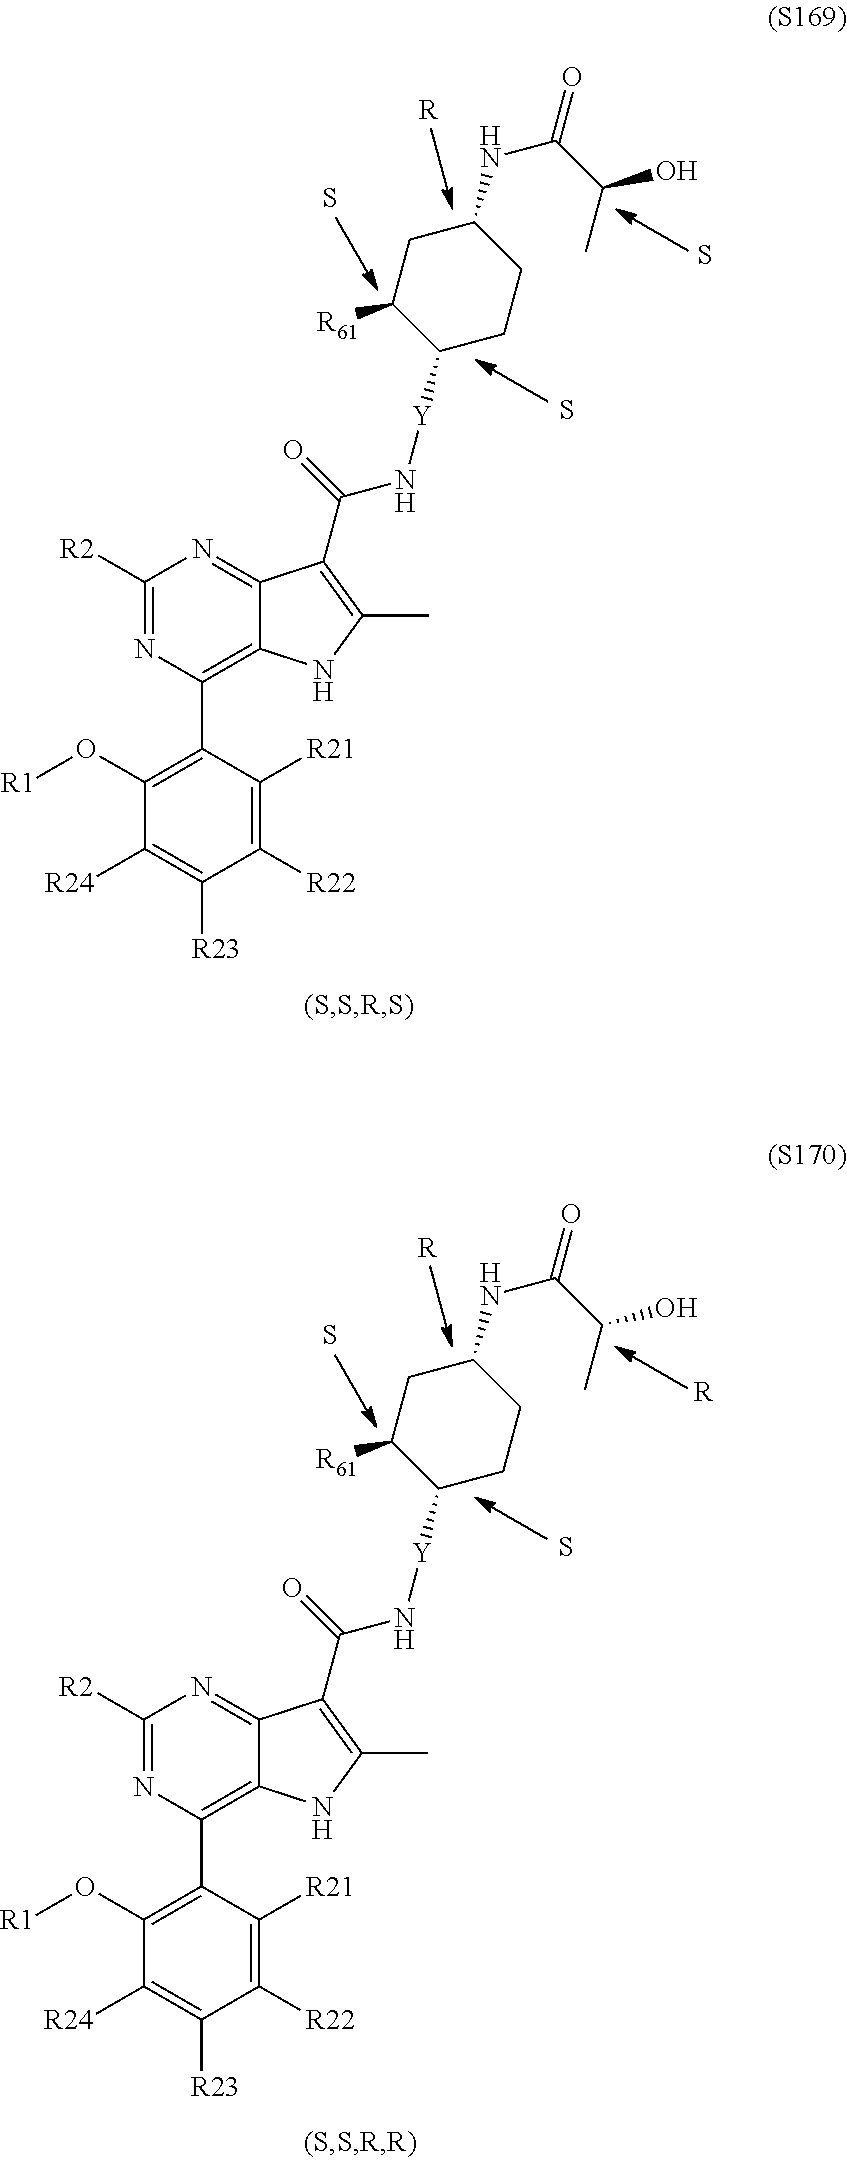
C1([R2])=NC(C2=C(O[R1])C([R24])=C([R23])C([R22])=C2[R21])=C2C(=N1)C(C(=O)N[Y]C1CCC(NC(C(C)O)=O)CC1[R61])=C(C)N2.[R].S.S.S.C1([R2])=NC(C2=C(O[R1])C([R24])=C([R23])C([R22])=C2[R21])=C2C(=N1)C(C(=O)N[Y]C1CCC(NC(C(C)O)=O)CC1[R61])=C(C)N2.[R].S.[R].S
